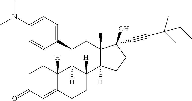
[H]C12C([H])(C(C3=CC=C(N(C)C)C=C3)CC3(C)C(O)(C#CC(C)(C)CC)CCC31[H])C1([H])C(=CC(=O)CC1)CC2
